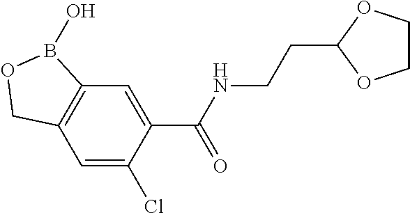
C12=C(C=C(Cl)C(C(NCCC3OCCO3)=O)=C1)COB2O
